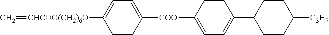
C1=CC([COO]C2=CC=C(C3CCC([C3H7])CC3)C=C2)=CC=C1[CHCOO(CH2)6O]=C
